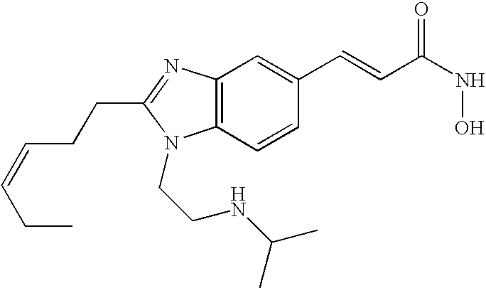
C12=C(N=C(CCC=CCC)N1CCNC(C)C)C=C(C=CC(NO)=O)C=C2
